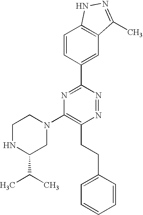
C1NC(C(C)C)CN(C2=C(CCC3=CC=CC=C3)N=NC(C3=CC4=C(C=C3)NN=C4C)=N2)C1
